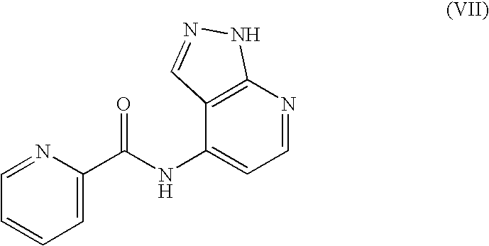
C1=C(C(NC2=CC=NC3=C2C=NN3)=O)N=CC=C1
